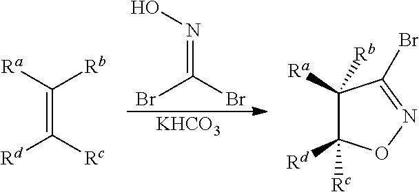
N(=C(Br)Br)O.[KHCO3].C(=C([Rc])[Rd])([Ra])[Rb].O1N=C(Br)C([Ra])([Rb])C1([Rd])[Rc]
